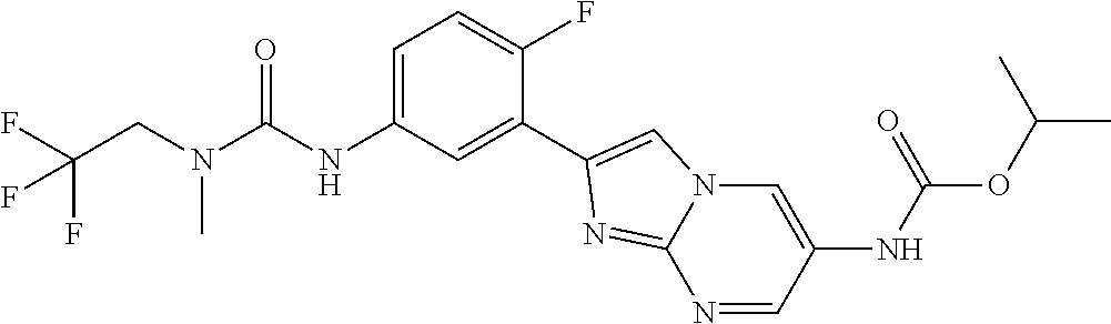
FC(CN(C(NC1=CC=C(F)C(C2=CN3C=C(NC(OC(C)C)=O)C=NC3=N2)=C1)=O)C)(F)F
